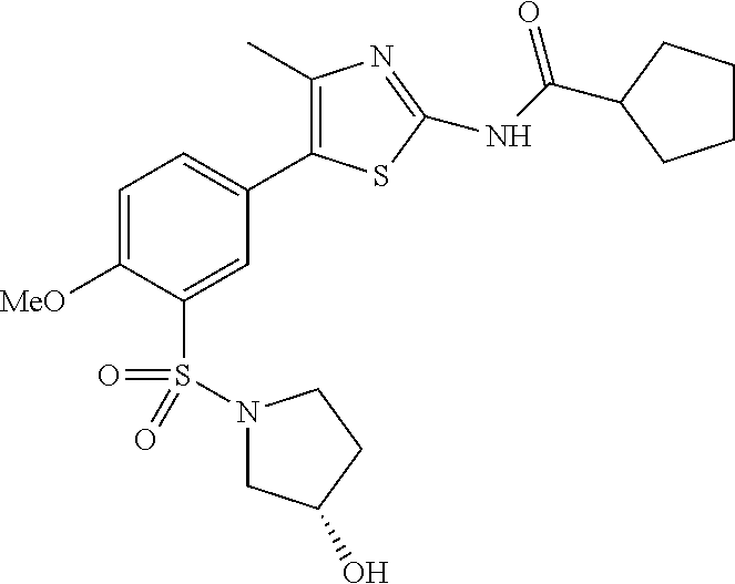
C1(C)=C(C2=CC=C([MeO])C(S(=O)(=O)N3CC(O)CC3)=C2)SC(NC(=O)C2CCCC2)=N1
